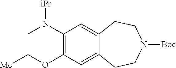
C1C([Me])OC2=C(C=C3C(=C2)CCN([Boc])CC3)N1[iPr]
